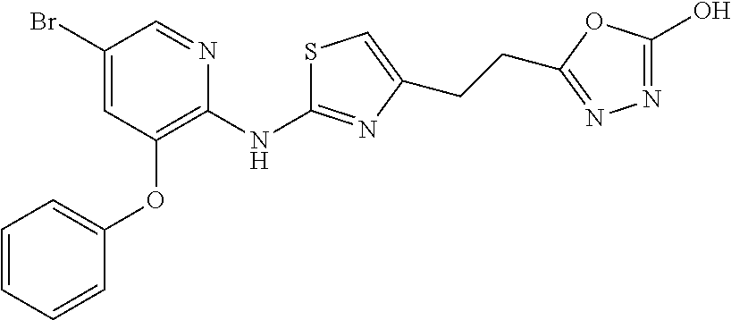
C1(Br)=CC(OC2=CC=CC=C2)=C(NC2=NC(CCC3=NN=C(O)O3)=CS2)N=C1
